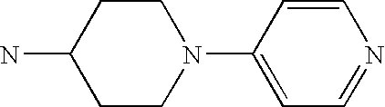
C1C(N)CCN(C2=CC=NC=C2)C1
